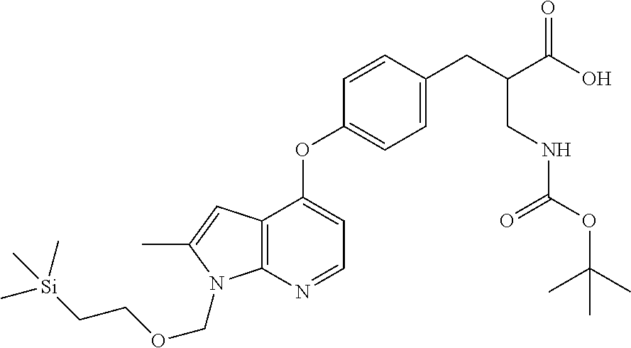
C12=C(N=CC=C1OC1=CC=C(CC(C(=O)O)CNC(=O)OC(C)(C)C)C=C1)N(COCC[Si](C)(C)C)C(C)=C2
